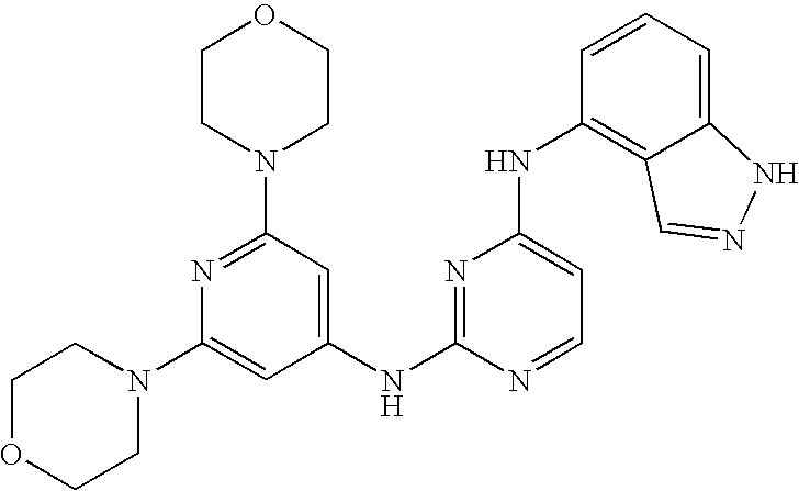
C1(NC2=NC(NC3=C4C(=CC=C3)NN=C4)=CC=N2)=CC(N2CCOCC2)=NC(N2CCOCC2)=C1
